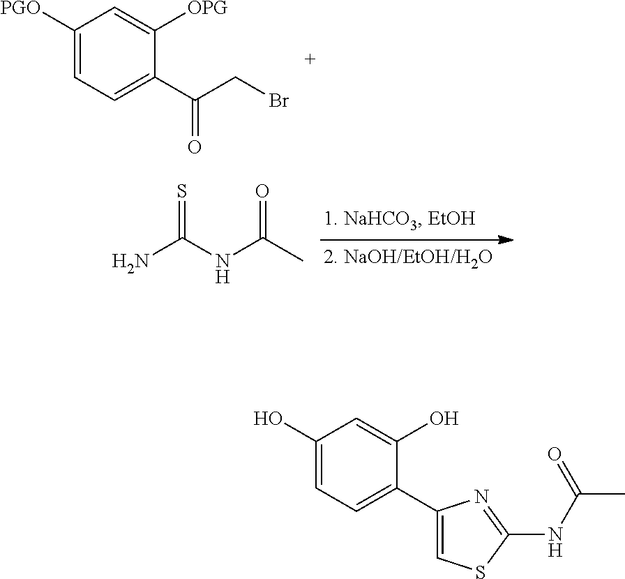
C1([PGO])=CC=C(C(CBr)=O)C([OPG])=C1.NC(NC(C)=O)=S.C1(O)=CC=C(C2=CSC(NC(C)=O)=N2)C(O)=C1
